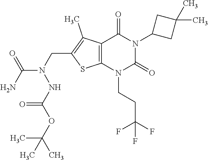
C12=C(N(CCC(F)(F)F)C(=O)N(C3CC(C)(C)C3)C1=O)SC(CN(C(N)=O)NC(OC(C)(C)C)=O)=C2C
